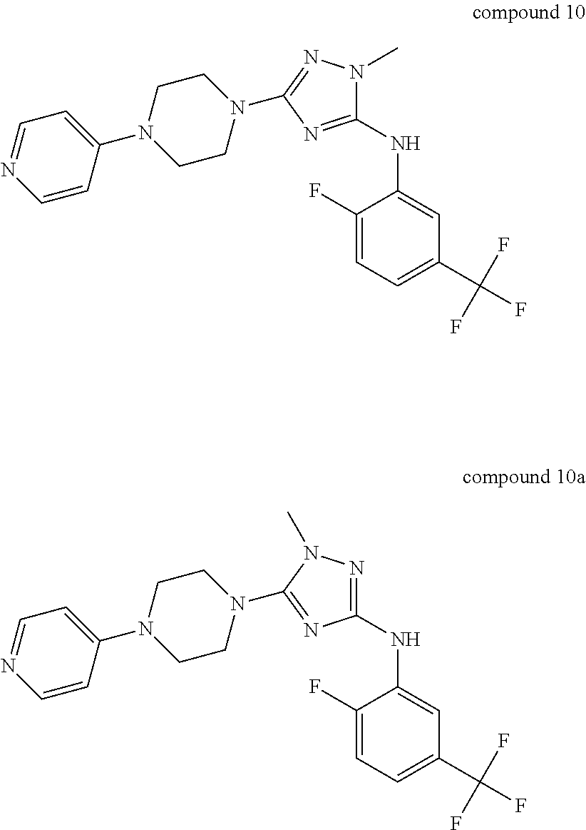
C1(N2CCN(C3=NN(C)C(NC4=CC(C(F)(F)F)=CC=C4F)=N3)CC2)=CC=NC=C1.C1(N2CCN(C3=NC(NC4=CC(C(F)(F)F)=CC=C4F)=NN3C)CC2)=CC=NC=C1
